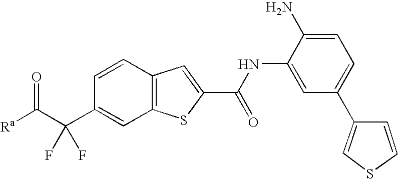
C12=C(SC(C(NC3=CC(C4=CSC=C4)=CC=C3N)=O)=C1)C=C(C(C([Ra])=O)(F)F)C=C2
